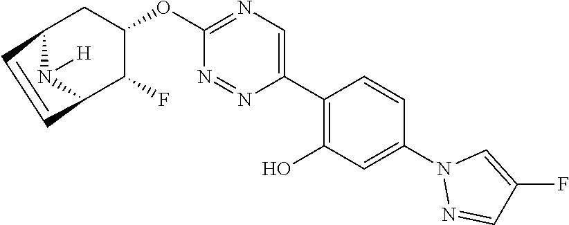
C12N([H])C(C(F)C(OC3=NC=C(C4=C(O)C=C(N5N=CC(F)=C5)C=C4)N=N3)C1)C=C2
